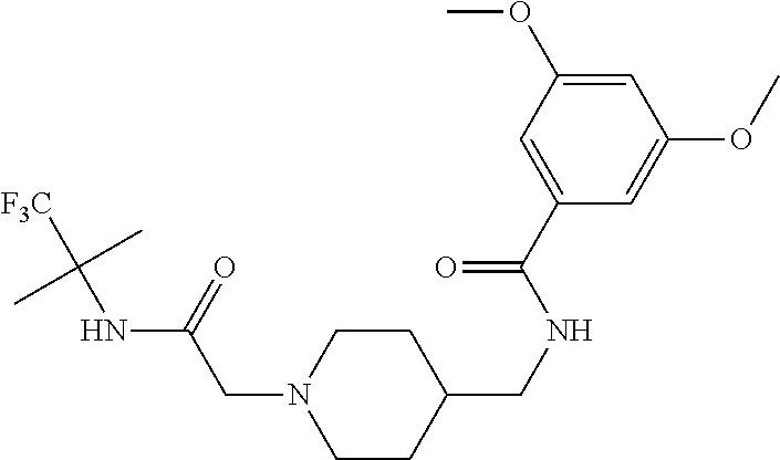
C1CC(CNC(C2=CC(OC)=CC(OC)=C2)=O)CCN1CC(NC([F3C])(C)C)=O
